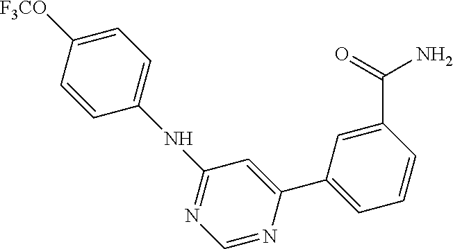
C1=C([F3CO])C=CC(NC2=NC=NC(C3=CC=CC(C(=O)N)=C3)=C2)=C1
